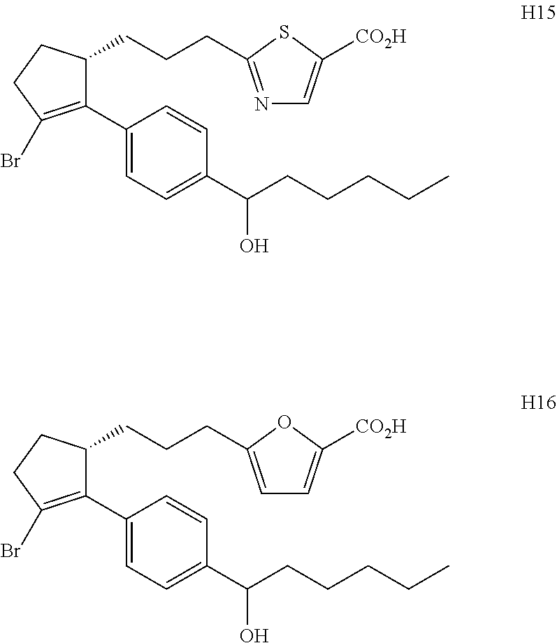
C1(C2=CC=C(C(CCCCC)O)C=C2)=C(Br)CCC1CCCC1=NC=C([CO2H])S1.C1(C2=CC=C(C(CCCCC)O)C=C2)=C(Br)CCC1CCCC1=CC=C([CO2H])O1
